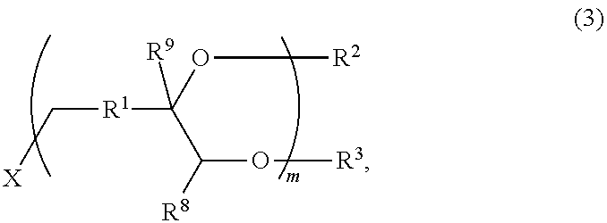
C([R1]C(O[R2])([R9])C([R8])O[R3])[X]
